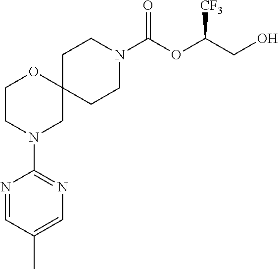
C1CN(C(OC(CO)[CF3])=O)CCC12OCCN(C1=NC=C(C)C=N1)C2
